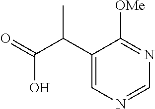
C1(C(C(=O)O)C)=CN=CN=C1[OMe]
